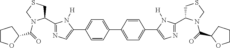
C1(C2=CC=C(C3=CN=C(C4CSCN4C(=O)C4CCCO4)N3[H])C=C2)=CC=C(C2=CN=C(C3CSCN3C(=O)C3OCCC3)N2[H])C=C1
